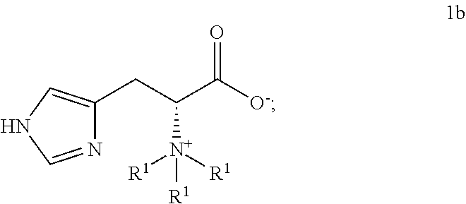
C1(CC(C([O-])=O)[N+]([R1])([R1])[R1])=CNC=N1
